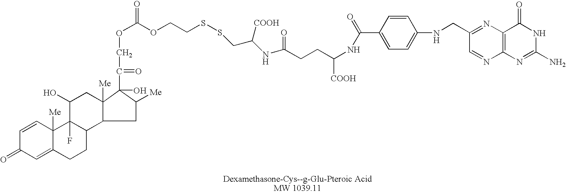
O=C1C=C2C([Me])(C=C1)C1(F)C(CC2)C2C([Me])(CC1O)C(O)(C(COC(OCCSSCC(NC(=O)CCC([COOH])NC(C1=CC=C(NCC3=NC4=C(N=C3)N=C(N)NC4=O)C=C1)=O)[COOH])=O)=O)C([Me])C2
